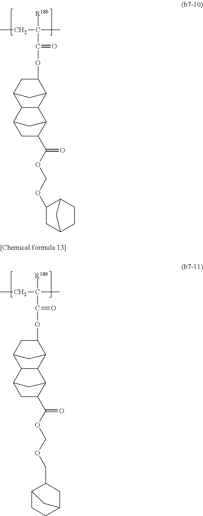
CCC(C)([R18b])C(=O)OC1CC2C3C(C1C2)C1C(C(OCOC2CC4CCC2C4)=O)CC3C1.CCC(C)([R18b])C(=O)OC1CC2C3C(C1C2)C1C(C(OCOCC2C4CCC(C2)C4)=O)CC3C1
